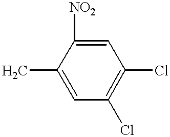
C1=C(C)C([NO2])=CC(Cl)=C1Cl
